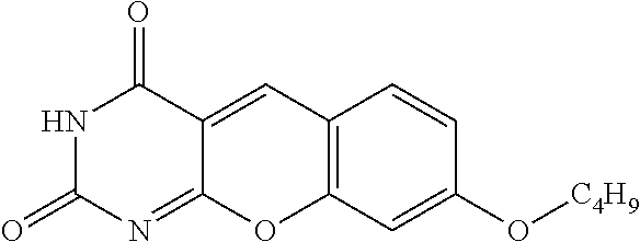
N1C(=O)N=C2C(=CC3=C(O2)C=C(O[C4H9])C=C3)C1=O
